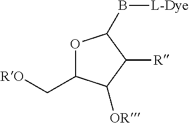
O1C(C[RO])C([OR])C([R])C1B[L-Dye]
